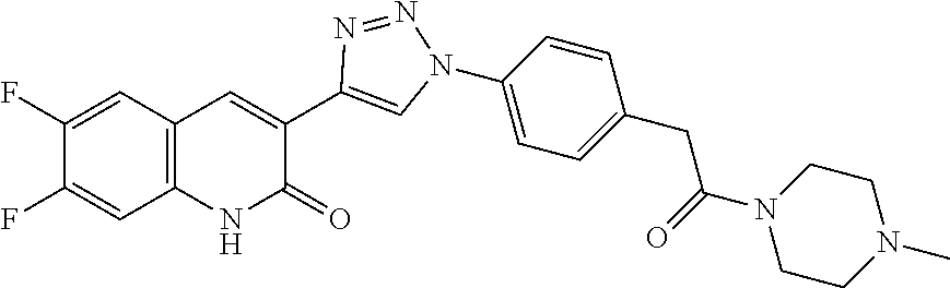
C12=C(C=C(F)C(F)=C1)C=C(C1=CN(C3=CC=C(CC(N4CCN(C)CC4)=O)C=C3)N=N1)C(=O)N2
